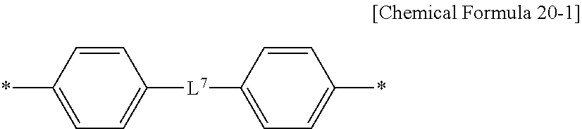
C1=CC(*)=CC=C1[L7]C1=CC=C(*)C=C1
